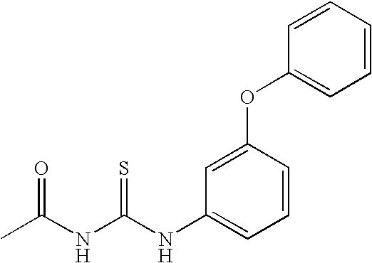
CC(NC(NC1=CC=CC(OC2=CC=CC=C2)=C1)=S)=O
